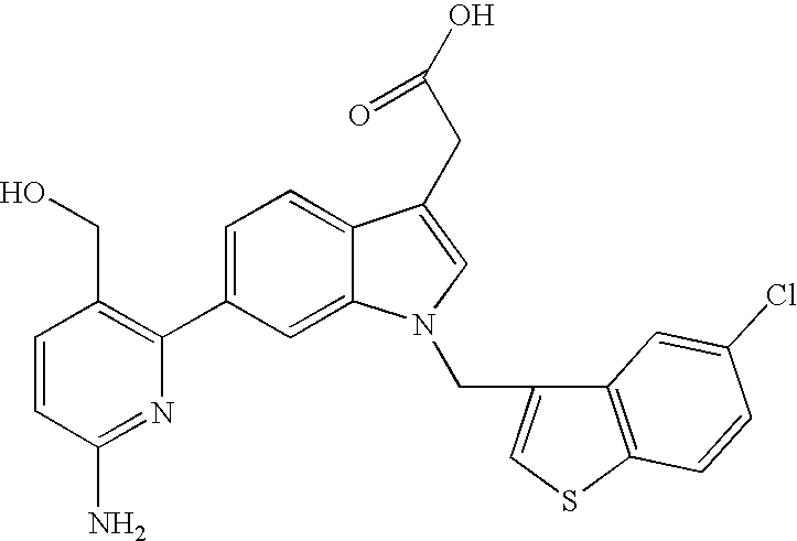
C1=C(C2=C(CO)C=CC(N)=N2)C=C2C(=C1)C(CC(O)=O)=CN2CC1=CSC2=C1C=C(Cl)C=C2
